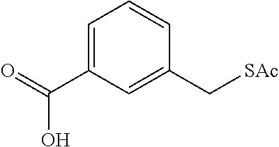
C1=C(C(O)=O)C=C(C[SAc])C=C1
